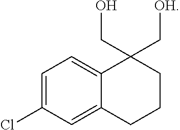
C1=C2C(CO)(C[OH])CCCC2=CC(Cl)=C1
